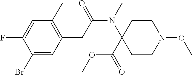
C1(Br)=CC(CC(N(C2(C(=O)OC)CCN(OC)CC2)C)=O)=C(C)C=C1F
